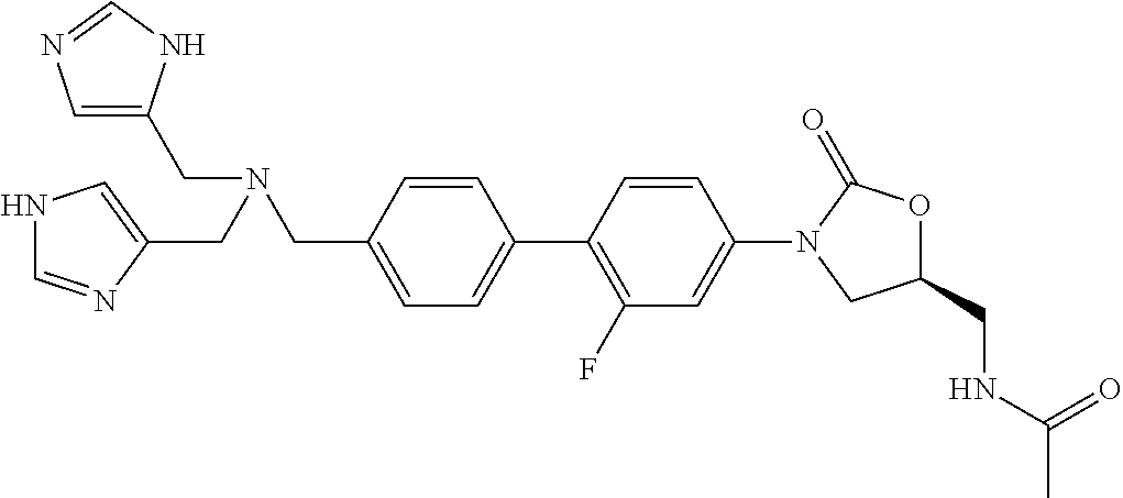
C1(CN(CC2=CNC=N2)CC2=CN=CN2)=CC=C(C2=C(F)C=C(N3C(=O)OC(CNC(C)=O)C3)C=C2)C=C1
